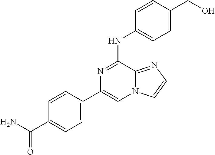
C1=CC(C(=O)N)=CC=C1C1=CN2C(=NC=C2)C(NC2=CC=C(CO)C=C2)=N1
